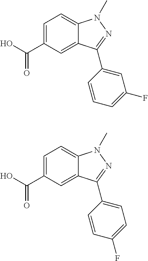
C1=C(C(O)=O)C=C2C(=C1)N(C)N=C2C1=CC(F)=CC=C1.C1=C(C(O)=O)C=C2C(=C1)N(C)N=C2C1=CC=C(F)C=C1
